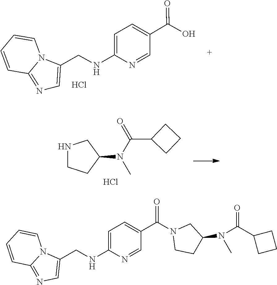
C1=CC2=NC=C(CNC3=CC=C(C(=O)O)C=N3)N2C=C1.Cl.N(C(C1CCC1)=O)(C1CCNC1)C.Cl.C1=CC=CN2C1=NC=C2CNC1=CC=C(C(=O)N2CCC(N(C(C3CCC3)=O)C)C2)C=N1
